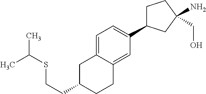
C(CC1CC2=CC=C(C3CCC(N)(CO)C3)C=C2CC1)SC(C)C
